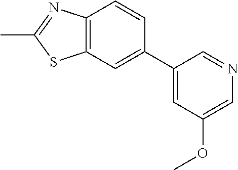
CC1=NC2=C(S1)C=C(C1=CC(OC)=CN=C1)C=C2
